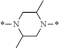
C1(C)CN(*)C(C)CN1*
